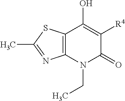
C12=C(N(CC)C(=O)C([R4])=C1O)N=C(C)S2
